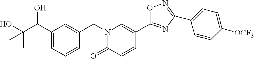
C1(C(O)C(O)(C)C)=CC=CC(CN2C=C(C3=NC(C4=CC=C([OCF3])C=C4)=NO3)C=CC2=O)=C1
